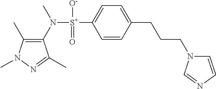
C1(C)=C(N([S+](C2=CC=C(CCCN3C=CN=C3)C=C2)([O-])=O)C)C(C)=NN1C
